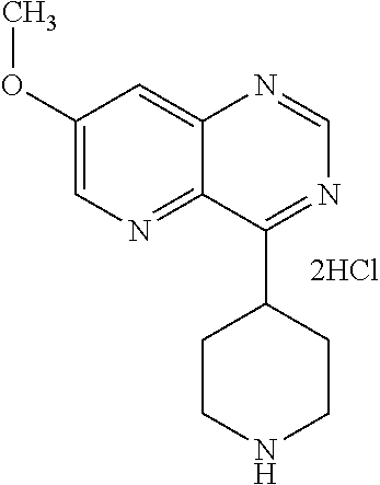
C1(OC)=CN=C2C(=C1)N=CN=C2C1CCNCC1
